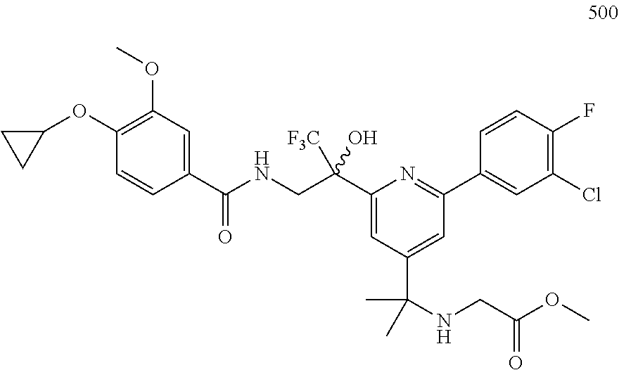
C1(C(CNC(C2=CC(OC)=C(OC3CC3)C=C2)=O)([F3C])O)=CC(C(C)(C)NCC(OC)=O)=CC(C2=CC(Cl)=C(F)C=C2)=N1
